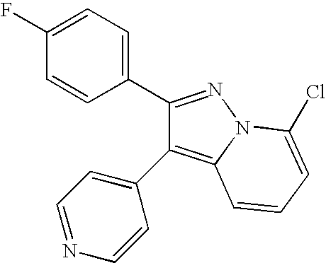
C1(C2=NN3C(=C2C2=CC=NC=C2)C=CC=C3Cl)=CC=C(F)C=C1
